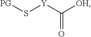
S([Y]C([OH])=O)[PG]
